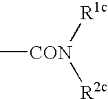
C[CON]([R1c])[R2c]
